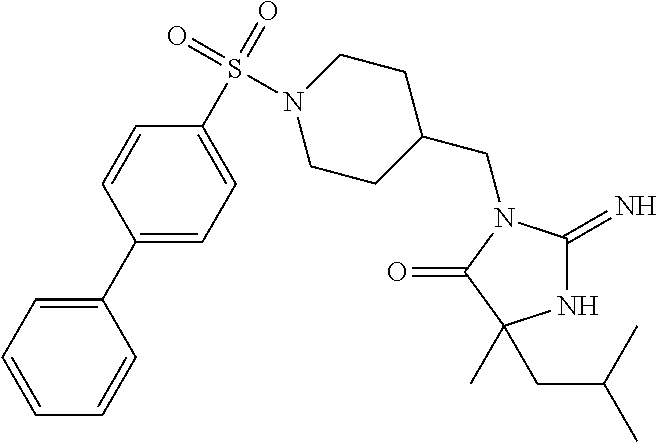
N1C(=N)N(CC2CCN(S(C3=CC=C(C4=CC=CC=C4)C=C3)(=O)=O)CC2)C(=O)C1(CC(C)C)C
